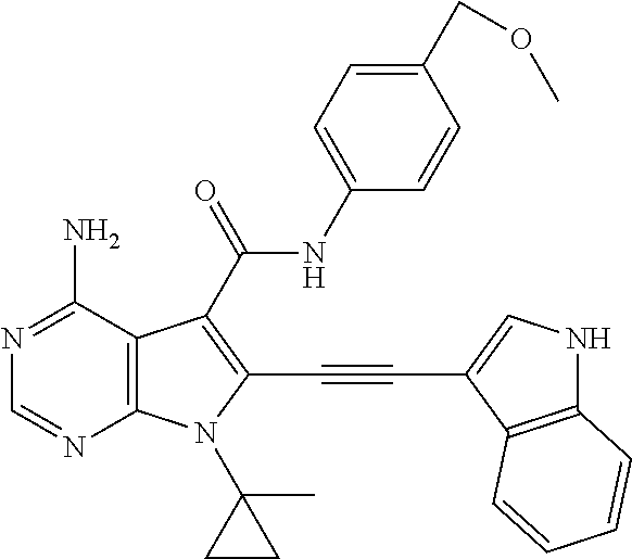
N1=C(N)C2=C(N=C1)N(C1(C)CC1)C(C#CC1=CNC3=C1C=CC=C3)=C2C(NC1=CC=C(COC)C=C1)=O
